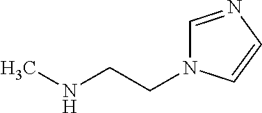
CNCCN1C=NC=C1
